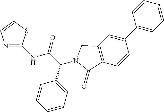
C1(C2=CC=CC=C2)=CC2=C(C=C1)C(=O)N(C(C1=CC=CC=C1)C(NC1=NC=CS1)=O)C2
